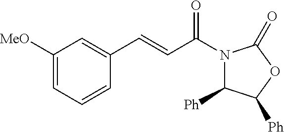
C1([MeO])=CC=CC(C=CC(N2C([Ph])C([Ph])OC2=O)=O)=C1
